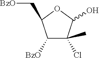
C1([BzO])C(Cl)(C)C(O)OC1C[BzO]
